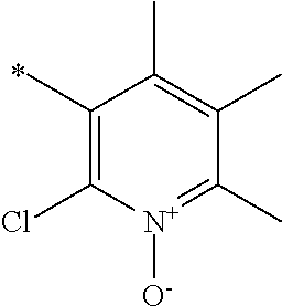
C1(C)=C(Cl)[N+]([O-])=C(C)C(C)=C1C
